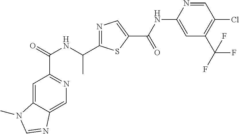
N1=C(C(NC(=O)C2=NC=C3C(=C2)N(C)C=N3)C)SC(C(NC2=CC(C(F)(F)F)=C(Cl)C=N2)=O)=C1
